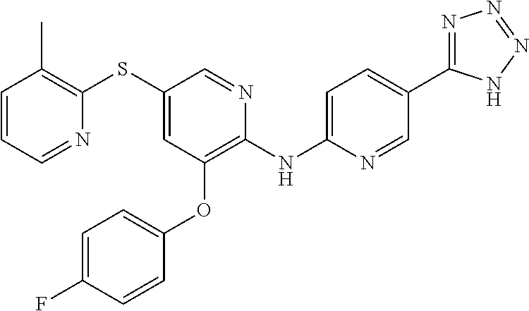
C1(SC2=C(C)C=CC=N2)=CC(OC2=CC=C(F)C=C2)=C(NC2=CC=C(C3=NN=NN3)C=N2)N=C1
